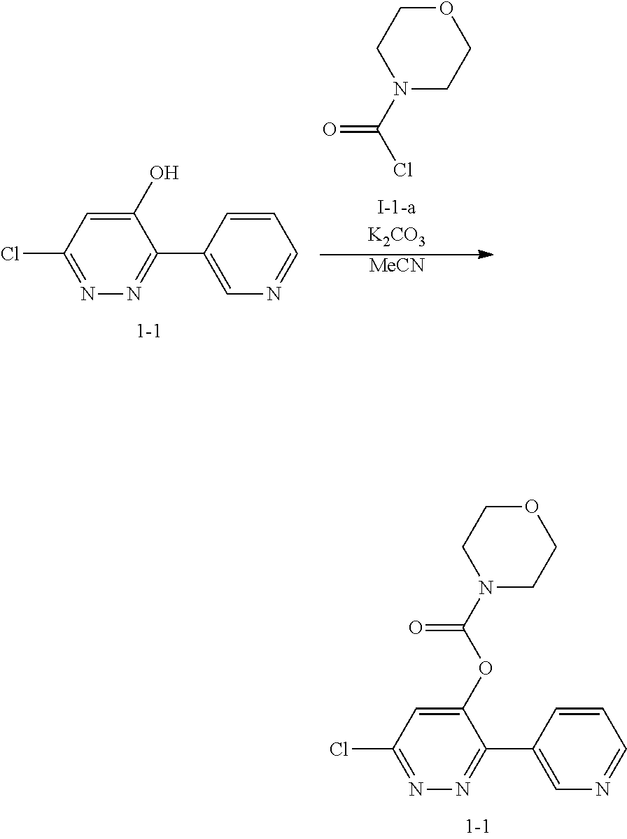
N1(C(=O)Cl)CCOCC1.N1=C(Cl)C=C(O)C(C2=CN=CC=C2)=N1.[MeCN].N1=C(Cl)C=C(OC(=O)N2CCOCC2)C(C2=CN=CC=C2)=N1
